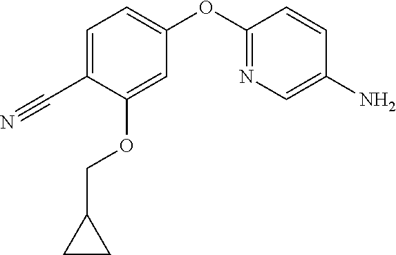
C1=C(OC2=NC=C(N)C=C2)C=C(OCC2CC2)C(C#N)=C1
